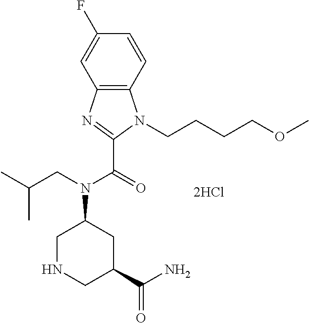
C12=C(C=CC(F)=C1)N(CCCCOC)C(C(N(C1CNCC(C(N)=O)C1)CC(C)C)=O)=N2
